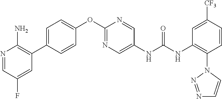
N1=CC(F)=CC(C2=CC=C(OC3=NC=C(NC(NC4=C(N5C=CN=N5)C=CC([CF3])=C4)=O)C=N3)C=C2)=C1N
